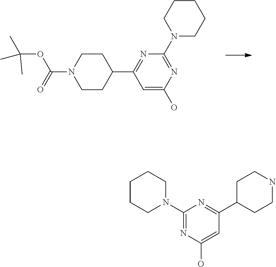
C1=C(O)N=C(N2CCCCC2)N=C1C1CCN(C(=O)OC(C)(C)C)CC1.C1(N2CCCCC2)=NC(O)=CC(C2CCNCC2)=N1
